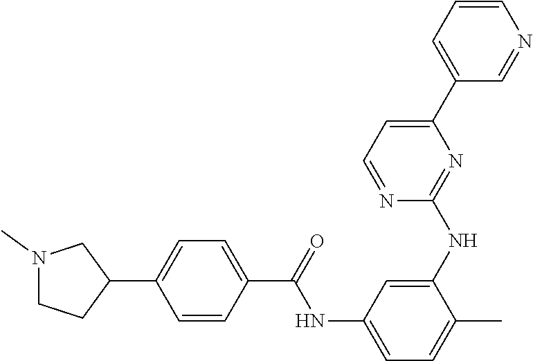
C1=CC(C(=O)NC2=CC=C(C)C(NC3=NC(C4=CC=CN=C4)=CC=N3)=C2)=CC=C1C1CCN(C)C1
